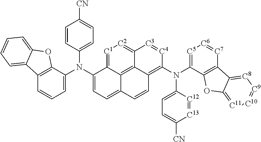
N(C1=CC=C2C3=C4C(=C(N(C5=[C5][C6]=[C7]C6=C5OC5=[C11][C10]=[C9][C8]=C65)C5=CC=C([CN])[C13]=[C12]5)[C4]=[C3]C4=[C2][C1]=C13)C=C2)(C1=CC=CC2=C1OC1=CC=CC=C21)C1=CC=C([CN])C=C1
